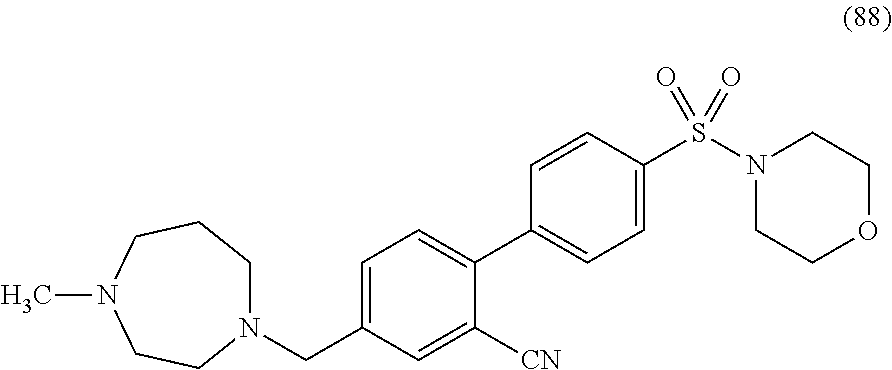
N1(CC2=CC=C(C3=CC=C(S(N4CCOCC4)(=O)=O)C=C3)C([CN])=C2)CCCN(C)CC1
